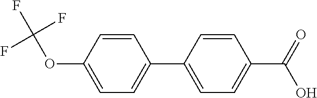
C1=C(OC(F)(F)F)C=CC(C2=CC=C(C(O)=O)C=C2)=C1
